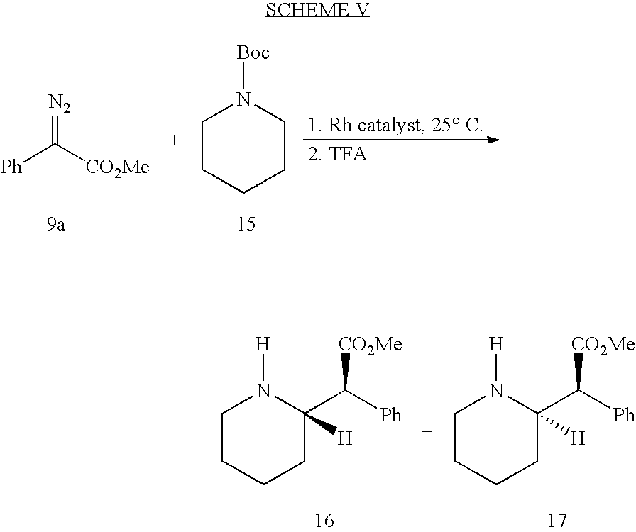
[Ph]C([CO2Me])=[N2].C1CCCCN1[Boc].C1CCCC(C([Ph])[CO2Me])([H])N1[H].C1CCCC(C([Ph])[CO2Me])([H])N1[H]
